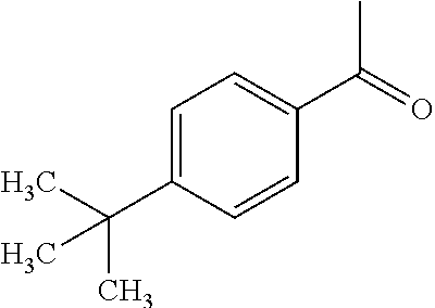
C1=C(C(C)(C)C)C=CC(C(=O)C)=C1
